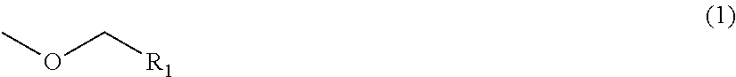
COC[R1]
